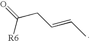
O=C([R6])CC=CC
